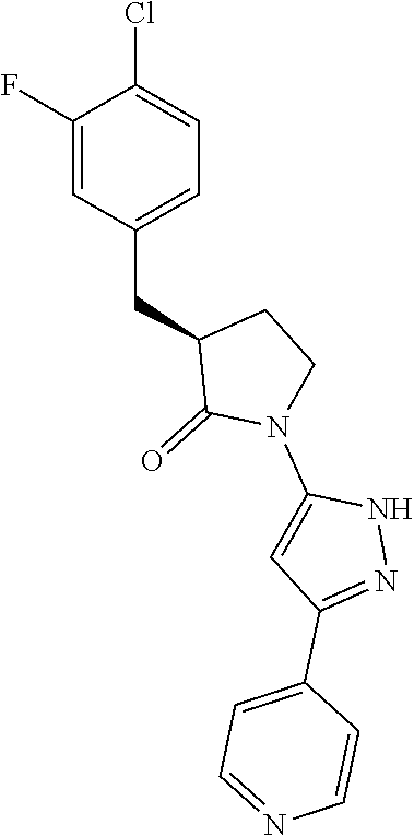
C1(F)=CC(CC2C(=O)N(C3=CC(C4=CC=NC=C4)=NN3)CC2)=CC=C1Cl
